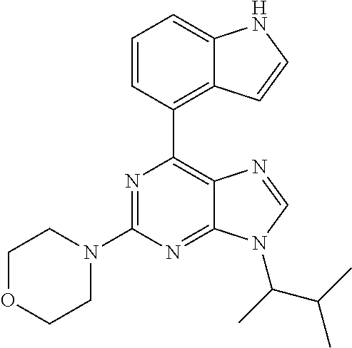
N1=C(N2CCOCC2)N=C2C(=C1C1=C3C(=CC=C1)NC=C3)N=CN2C(C(C)C)C
